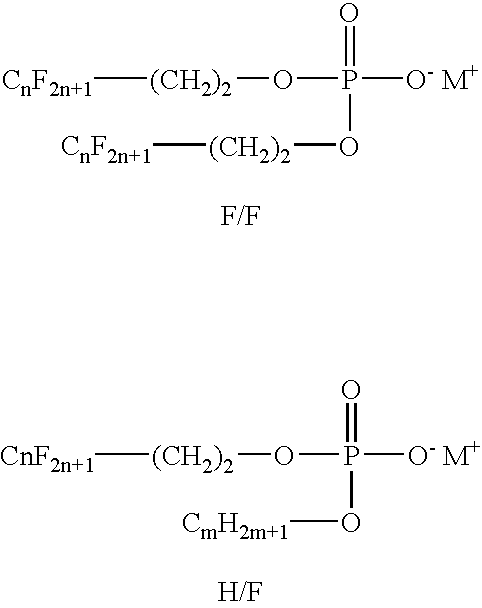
[CnF2n+1][(CH2)2]OP([O- M+])(=O)O[(CH2)2][CnF2n+1].[CnF2n+1][(CH2)2]OP([O- M+])(=O)O[CmH2m+1]
